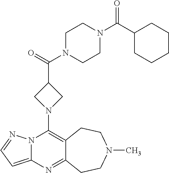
N12C(=CC=N1)N=C1C(=C2N2CC(C(=O)N3CCN(C(C4CCCCC4)=O)CC3)C2)CCN(C)CC1
